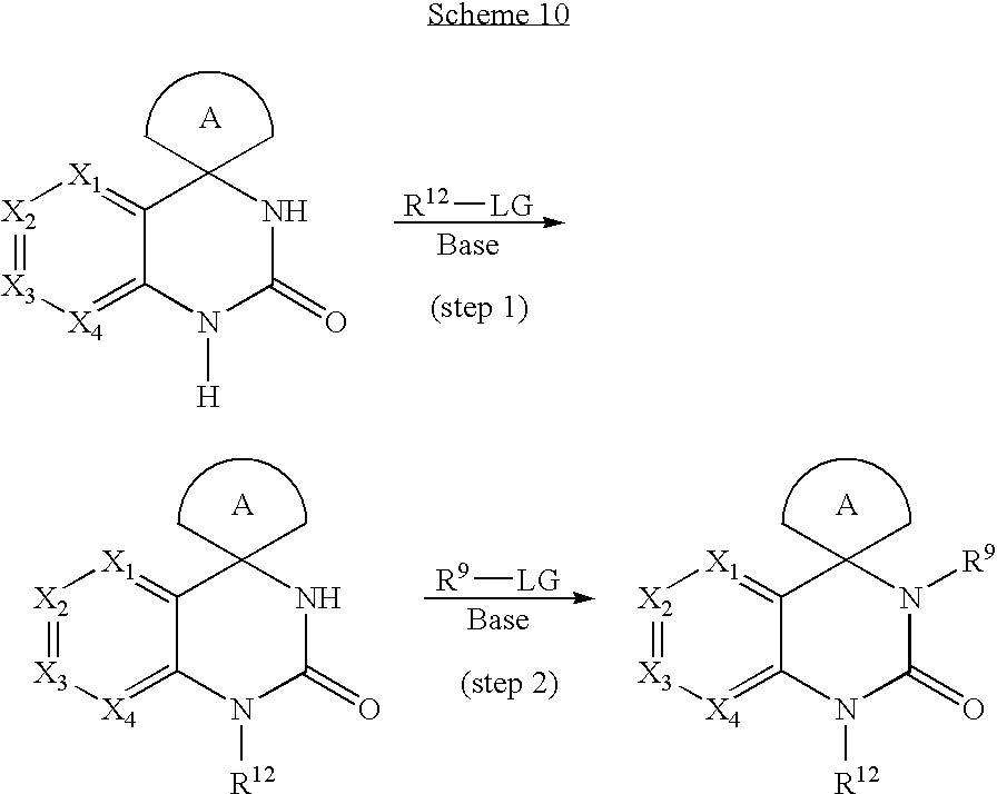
C12=[X1][X2]=[X3][X4]=C1N([H])C(=O)NC2(C)C.[R12][LG].C12=[X1][X2]=[X3][X4]=C1N([R12])C(=O)NC2(C)C.[R9][LG].C12=[X1][X2]=[X3][X4]=C1N([R12])C(=O)N([R9])C2(C)C
